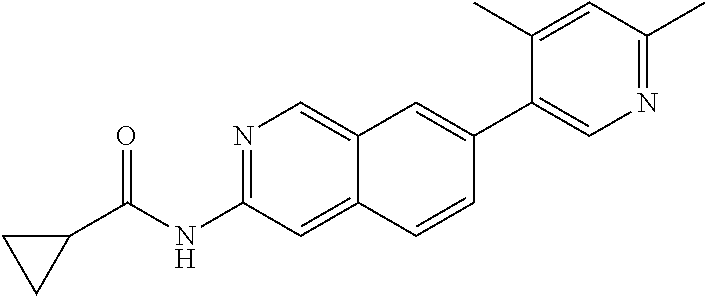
N1=C(NC(C2CC2)=O)C=C2C(=C1)C=C(C1=CN=C(C)C=C1C)C=C2
